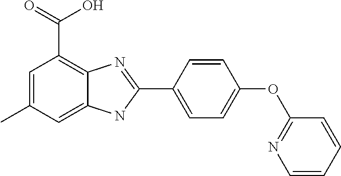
C1=C(C)C=C2C(=C1C(=O)O)N=C(C1=CC=C(OC3=NC=CC=C3)C=C1)N2
